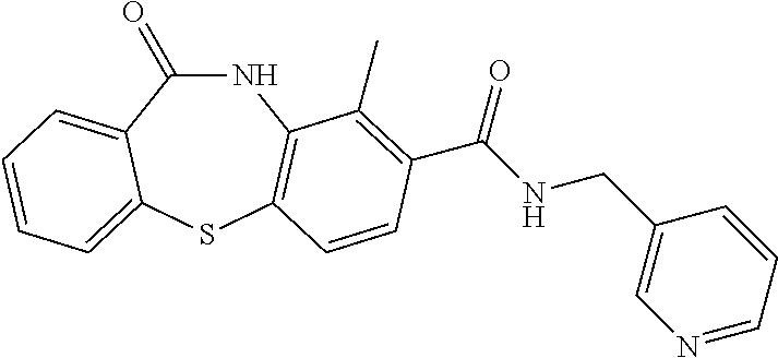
N1C(=O)C2=CC=CC=C2SC2=C1C(C)=C(C(NCC1=CN=CC=C1)=O)C=C2
